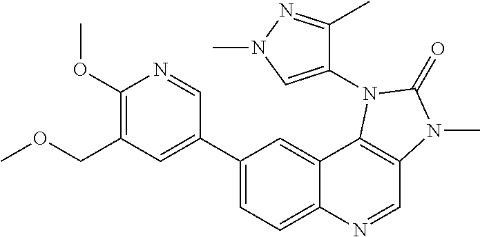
C1(C2=CC(COC)=C(OC)N=C2)=CC=C2C(=C1)C1=C(C=N2)N(C)C(=O)N1C1=CN(C)N=C1C
